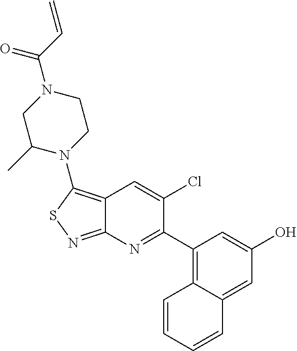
C12=C(N3CCN(C(C=C)=O)CC3C)SN=C1N=C(C1=C3C(=CC(O)=C1)C=CC=C3)C(Cl)=C2
